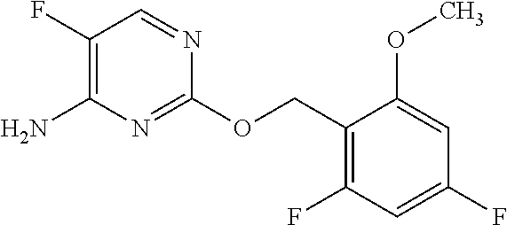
C1(F)=C(N)N=C(OCC2=C(F)C=C(F)C=C2OC)N=C1
